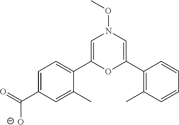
C1=C(C(=O)[O-])C=C(C)C(C2=CN(OC)C=C(C3=C(C)C=CC=C3)O2)=C1
